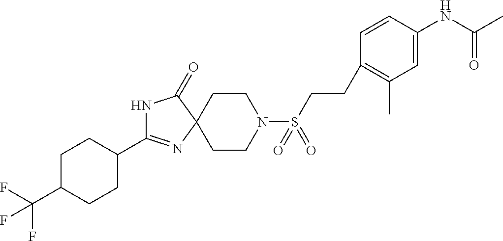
N1C(C2CCC(C(F)(F)F)CC2)=NC2(C1=O)CCN(S(CCC1=C(C)C=C(NC(C)=O)C=C1)(=O)=O)CC2
